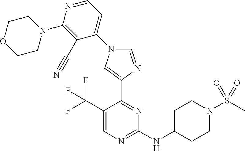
C1(C(F)(F)F)=CN=C(NC2CCN(S(C)(=O)=O)CC2)N=C1C1=CN(C2=CC=NC(N3CCOCC3)=C2C#N)C=N1
